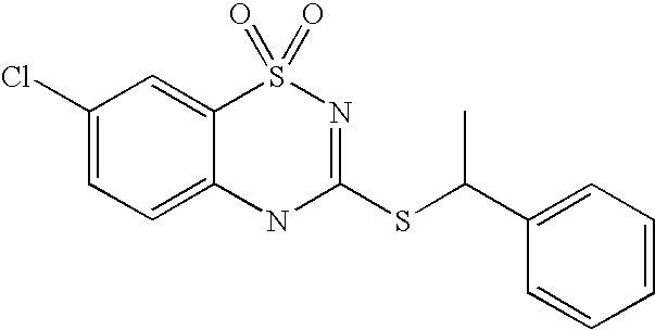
C1(Cl)=CC=C2C(=C1)S(=O)(=O)N=C(SC(C1=CC=CC=C1)C)N2
